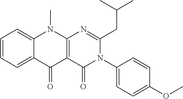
C1=CC=C2C(=C1)N(C)C1=C(C2=O)C(=O)N(C2=CC=C(OC)C=C2)C(CC(C)C)=N1
